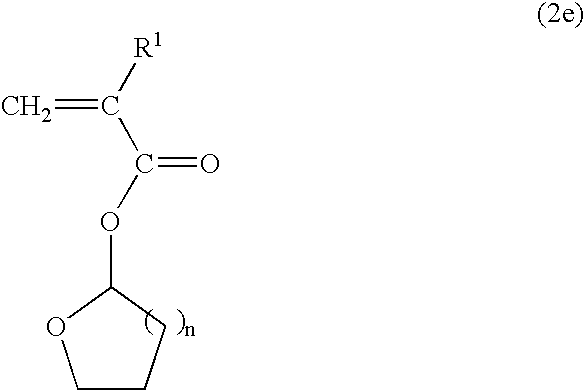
C1(OC(=O)C([R1])=C)OCCC1
